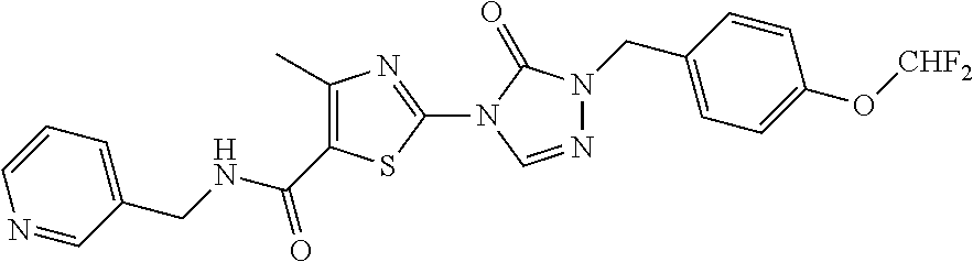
C1(C)=C(C(NCC2=CC=CN=C2)=O)SC(N2C=NN(CC3=CC=C(O[CHF2])C=C3)C2=O)=N1
